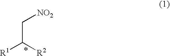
[R1]C([R2])C[NO2]
